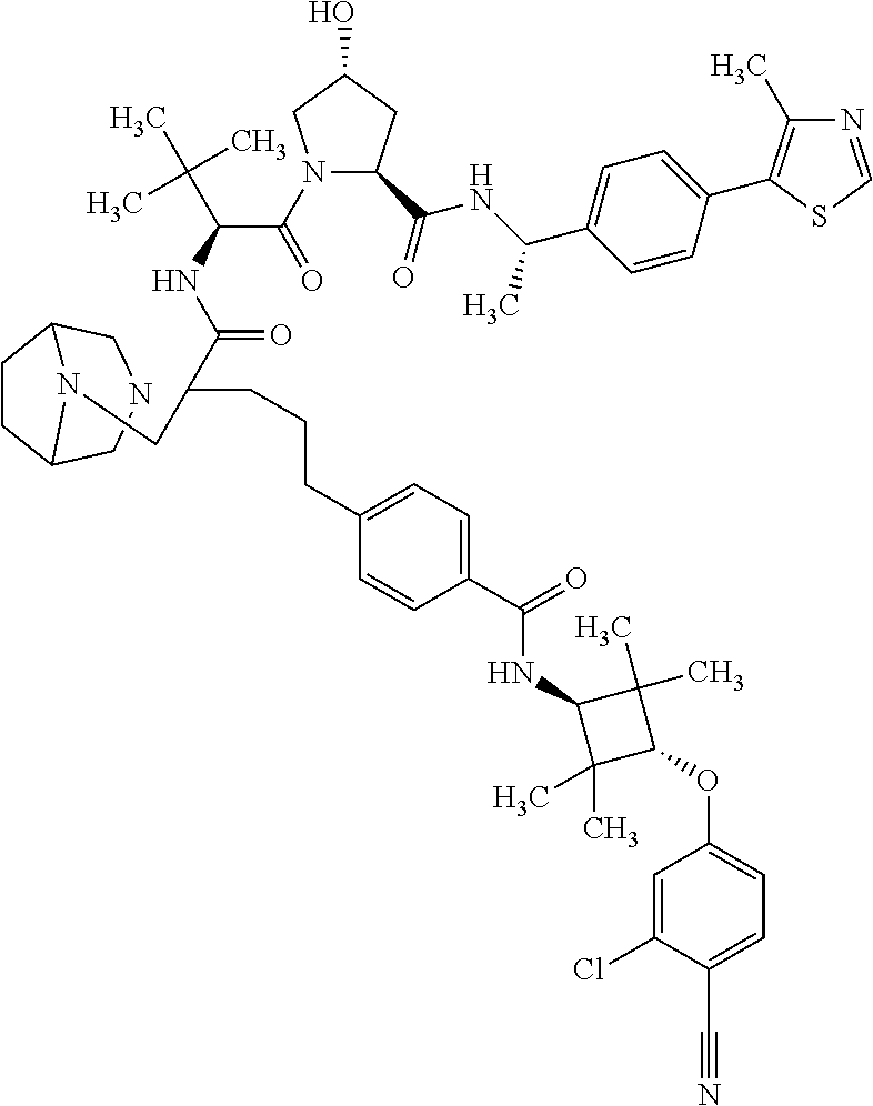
C1=C(Cl)C(C#N)=CC=C1OC1C(C)(C)C(NC(C2=CC=C(CCCC(C(NC(C(C)(C)C)C(N3C(C(NC(C)C4=CC=C(C5=C(C)N=CS5)C=C4)=O)CC(O)C3)=O)=O)CN3C4CCC3CNC4)C=C2)=O)C1(C)C
